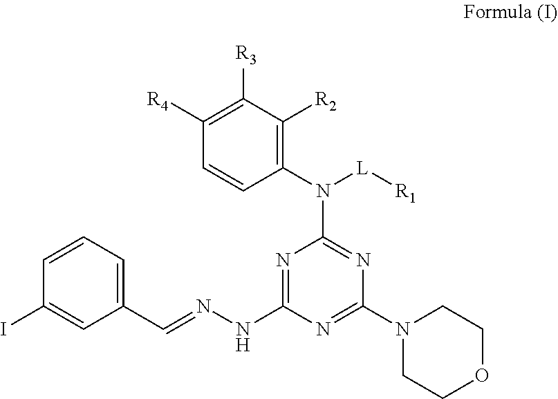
C1=CC=C(C=NNC2=NC(N(C3=C([R2])C([R3])=C([R4])C=C3)[L][R1])=NC(N3CCOCC3)=N2)C=C1I
